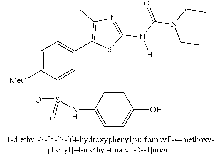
C1=C([OMe])C(S(NC2=CC=C(O)C=C2)(=O)=O)=CC(C2=C(C)N=C(N(C(=O)N(CC)CC)[H])S2)=C1
